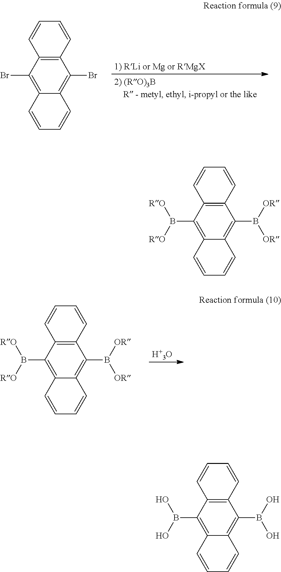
C12=C(C(Br)=C3C(=C1Br)C=CC=C3)C=CC=C2.C12=C(C(B([RO])[RO])=C3C(=C1B([OR])[OR])C=CC=C3)C=CC=C2.[H+3O].C12=C(C(B(O)O)=C3C(=C1B(O)O)C=CC=C3)C=CC=C2.C12=C(C(B([RO])[RO])=C3C(=C1B([OR])[OR])C=CC=C3)C=CC=C2
